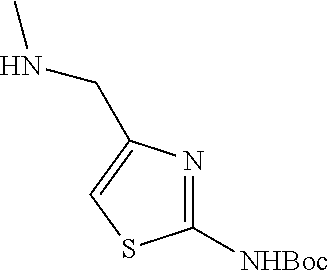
C1([NHBoc])=NC(CNC)=CS1
